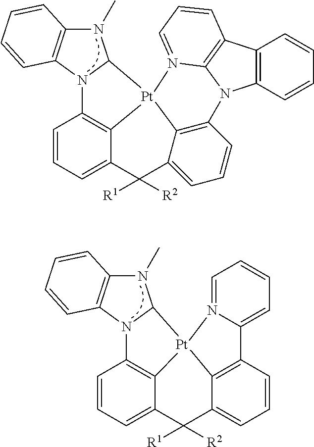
N1(C)C2=C(N3C1[Pt]14C5=C3C=CC=C5C([R1])([R2])C3=CC=CC(=C31)N1C3=C(C5=C1N4=CC=C5)C=CC=C3)C=CC=C2.N1(C)C2=C(N3C1[Pt]14C5=C3C=CC=C5C([R1])([R2])C3=CC=CC(=C31)C1=CC=CC=N41)C=CC=C2
